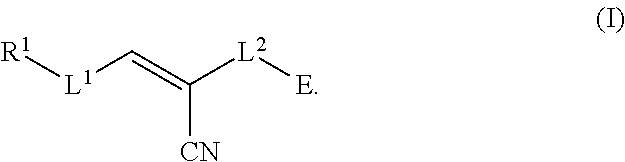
[R1][L1]C=C([CN])[L2][E]
